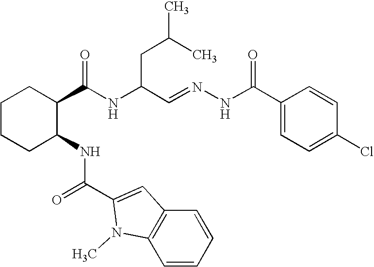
C1CCC(NC(=O)C2=CC3=C(C=CC=C3)N2C)C(C(NC(C=NNC(C2=CC=C(Cl)C=C2)=O)CC(C)C)=O)C1
